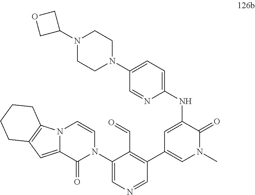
N(C1=CC(C2=C(C=O)C(N3C=CN4C(=CC5=C4CCCC5)C3=O)=CN=C2)=CN(C)C1=O)C1=CC=C(N2CCN(C3COC3)CC2)C=N1
